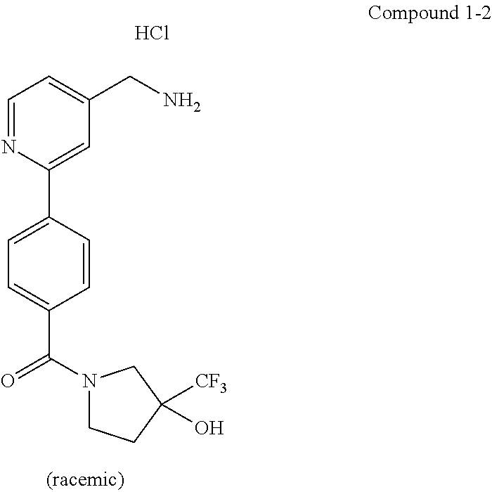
C1=NC(C2=CC=C(C(N3CCC([CF3])(O)C3)=O)C=C2)=CC(CN)=C1.Cl
